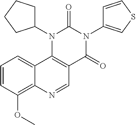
C1=CC(OC)=C2C(=C1)C1=C(C=N2)C(=O)N(C2=CSC=C2)C(=O)N1C1CCCC1
